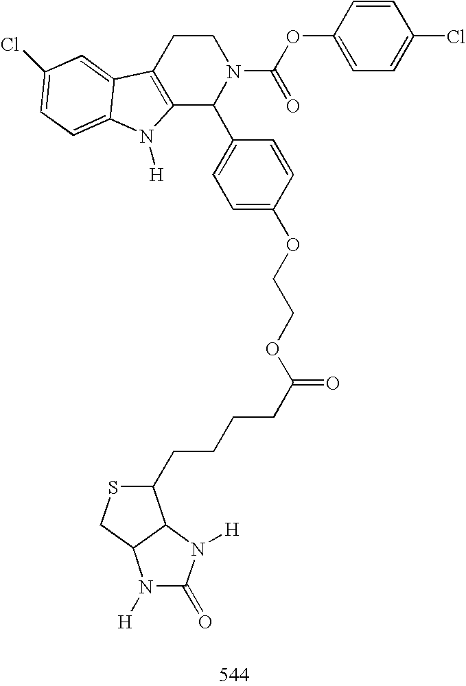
C12=C(CCN(C(OC3=CC=C(Cl)C=C3)=O)C1C1=CC=C(OCCOC(CCCCC3SCC4C3N([H])C(=O)N4[H])=O)C=C1)C1=CC(Cl)=CC=C1N2[H]
